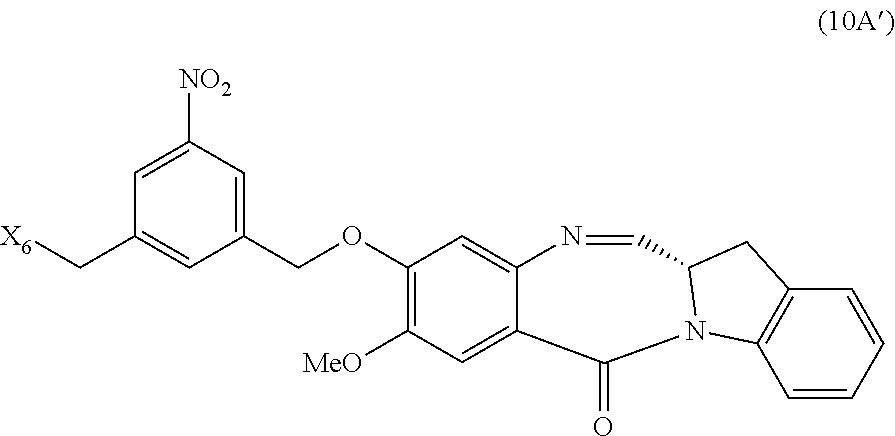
C(OC1=C([MeO])C=C2C(=C1)N=CC1N(C2=O)C2=C(C=CC=C2)C1)C1=CC([NO2])=CC(C[X6])=C1
